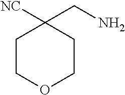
C1COCCC1(CN)[NC]
